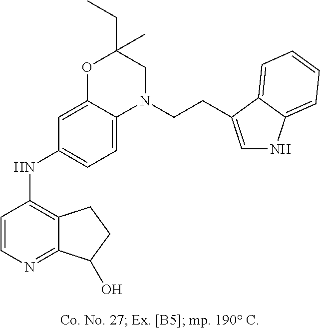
C1=CN=C2C(=C1NC1=CC=C3C(=C1)OC(C)(CC)CN3CCC1=CNC3=CC=CC=C31)CCC2O
